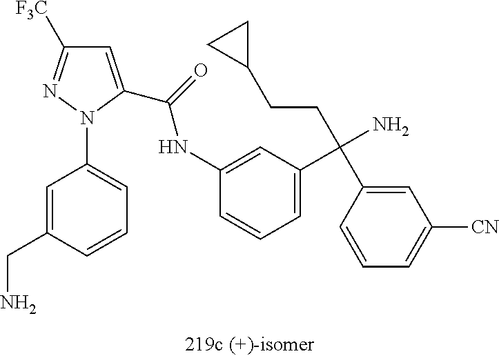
C1=C(C(=O)NC2=CC(C(C3=CC([CN])=CC=C3)(CCC3CC3)N)=CC=C2)N(C2=CC=CC(CN)=C2)N=C1[F3C]
